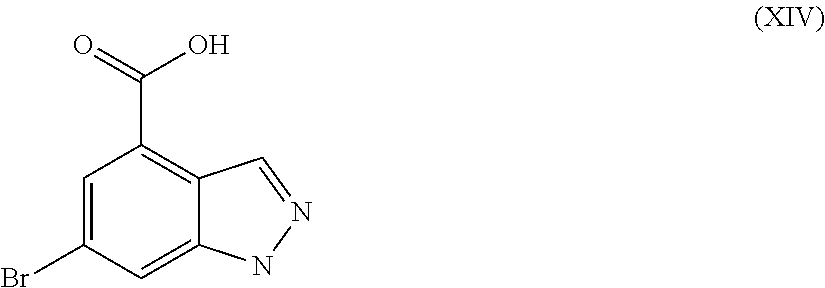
C1=C(Br)C=C2C(=C1C(=O)O)C=NN2
